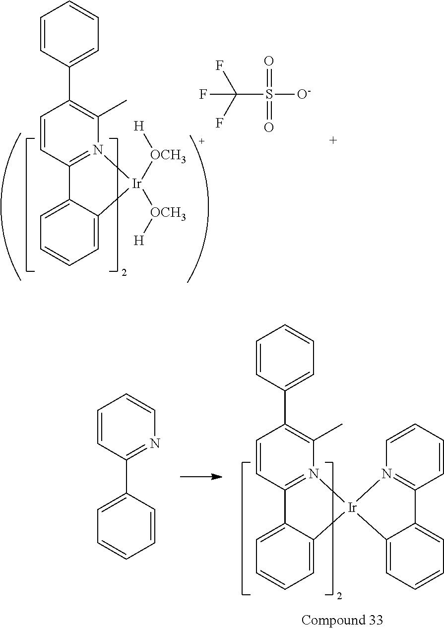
C1=CC2=N(C(C)=C1C1=CC=CC=C1)[Ir]([OCH3][H])([OCH3][H])C1=CC=CC=C21.C(S([O-])(=O)=O)(F)(F)F.C1=CC2=N(C(C)=C1C1=CC=CC=C1)[Ir]1(C3=CC=CC=C23)N2=C(C=CC=C2)C2=CC=CC=C21.C1=CC(C2=CC=CC=C2)=NC=C1
